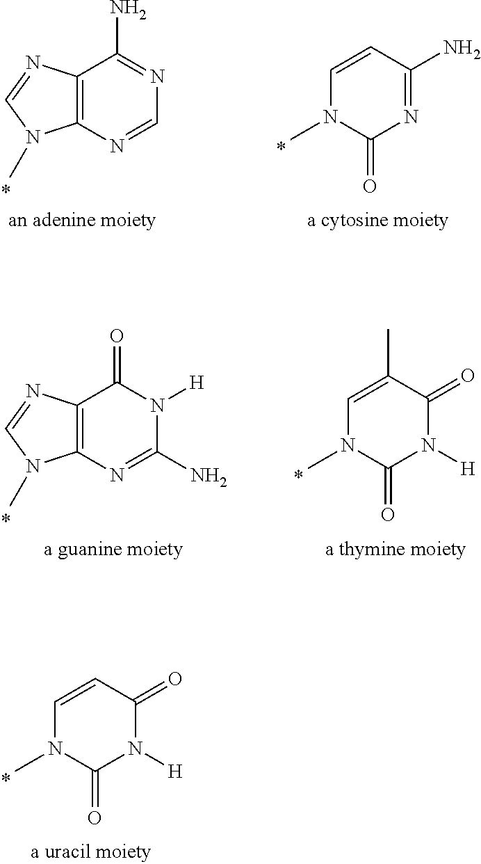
C12=C(N=CN=C1N)N(C)C=N2.C1=CC(N)=NC(=O)N1C.C1=C(C)C(=O)N([H])C(=O)N1C.C12=C(N=C(N)N([H])C1=O)N(C)C=N2.C1=CC(=O)N([H])C(=O)N1C
